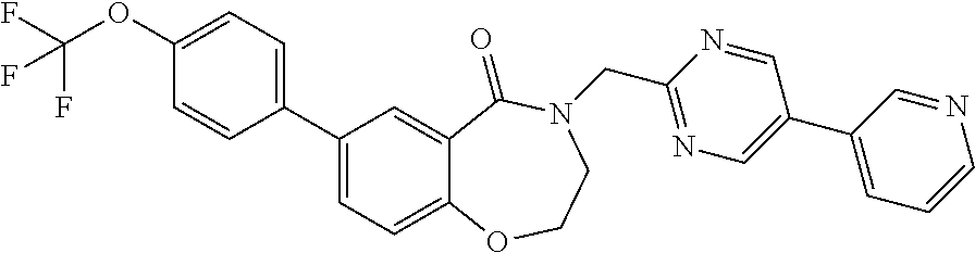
C1(OC(F)(F)F)=CC=C(C2=CC=C3C(=C2)C(=O)N(CC2=NC=C(C4=CC=CN=C4)C=N2)CCO3)C=C1
